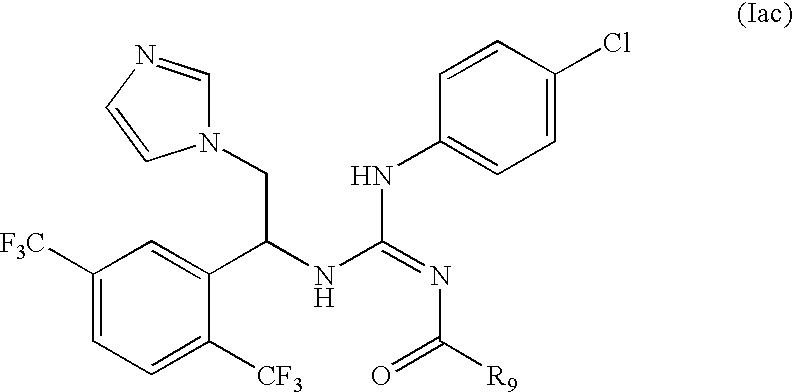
C1([F3C])=CC=C([CF3])C(C(NC(=NC([R9])=O)NC2=CC=C(Cl)C=C2)CN2C=NC=C2)=C1
